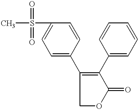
C1(S(=O)(C)=O)=CC=C(C2=C(C3=CC=CC=C3)C(=O)OC2)C=C1
